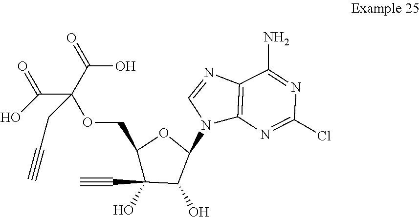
C(C(C(=O)O)(OCC1C(O)(C#C)C(O)C(N2C3=C(N=C2)C(N)=NC(Cl)=N3)O1)CC#C)(O)=O
